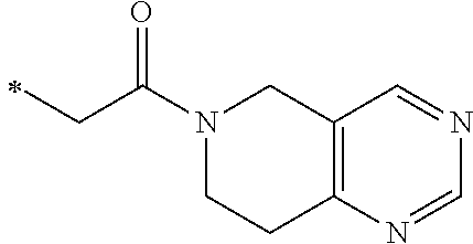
N1(C(CC)=O)CCC2=C(C1)C=NC=N2
